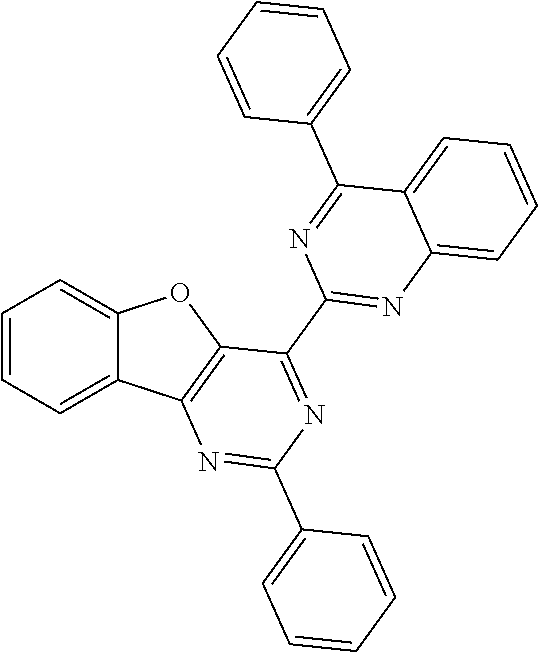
C12=CC=CC=C1C1=C(O2)C(C2=NC3=CC=CC=C3C(C3=CC=CC=C3)=N2)=NC(C2=CC=CC=C2)=N1
